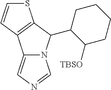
S1C=CC2=C1C(C1C([TBSO])CCCC1)N1C2=CN=C1
